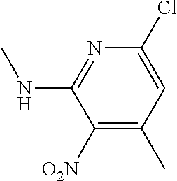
C1([O2N])=C(C)C=C(Cl)N=C1NC
